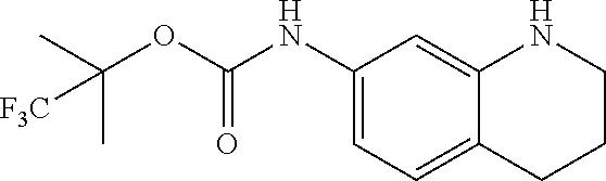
C1(NC(OC(C)(C)[F3C])=O)=CC=C2C(=C1)NCCC2
